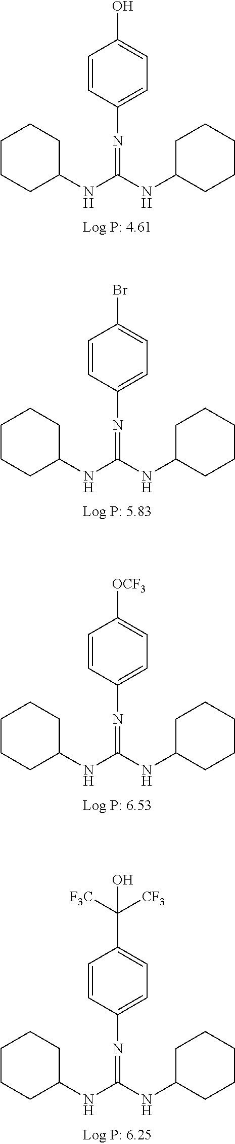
C1(NC(NC2CCCCC2)=NC2=CC=C(O)C=C2)CCCCC1.C1(NC(NC2CCCCC2)=NC2=CC=C(Br)C=C2)CCCCC1.C1(NC(NC2CCCCC2)=NC2=CC=C([OCF3])C=C2)CCCCC1.C1(NC(NC2CCCCC2)=NC2=CC=C(C([F3C])([CF3])O)C=C2)CCCCC1
